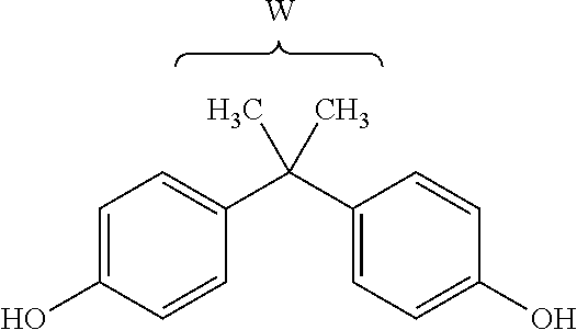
C1=C(O)C=CC(C(C2=CC=C(O)C=C2)(C)C)=C1.[W]
